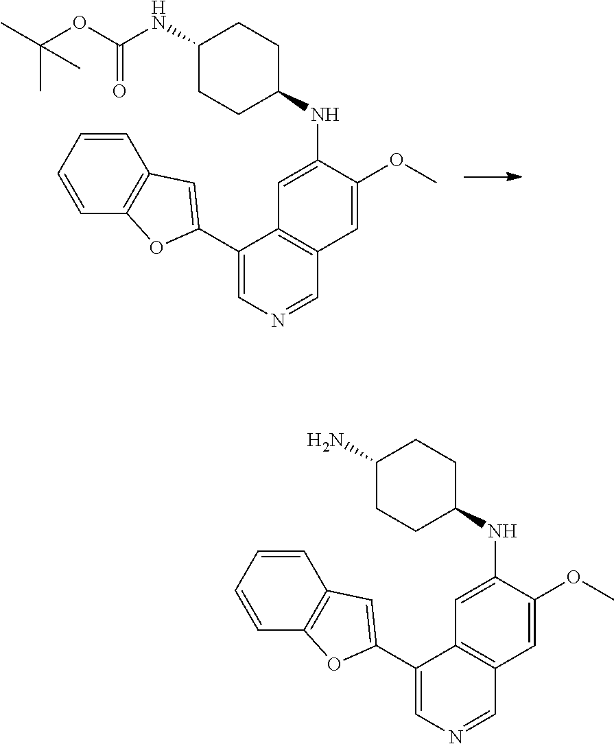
C1=C(OC)C(NC2CCC(NC(=O)OC(C)(C)C)CC2)=CC2=C1C=NC=C2C1=CC2=C(C=CC=C2)O1.C1=C(OC)C(NC2CCC(N)CC2)=CC2=C1C=NC=C2C1=CC2=C(C=CC=C2)O1
